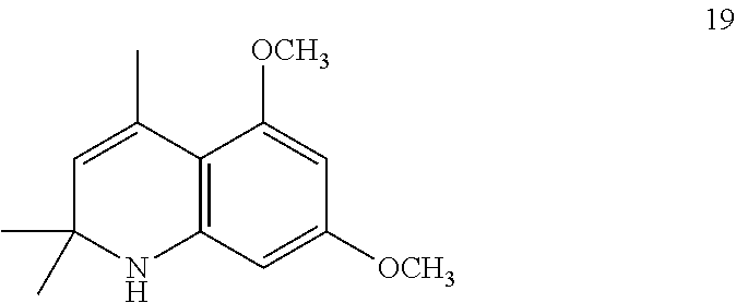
C12=C(C=C([OCH3])C=C1[OCH3])NC(C)(C)C=C2C
